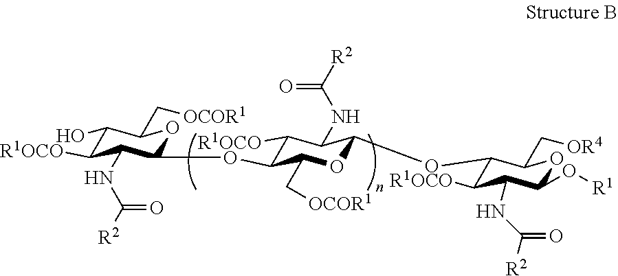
C1([R1OCO])C(OC2C(NC([R2])=O)C([R1OCO])C(O)C(C[OCOR1])O2)C(C[OCOR1])OC(OC2C([R1OCO])C(NC([R2])=O)C(O[R1])OC2C[OR4])C1NC([R2])=O
